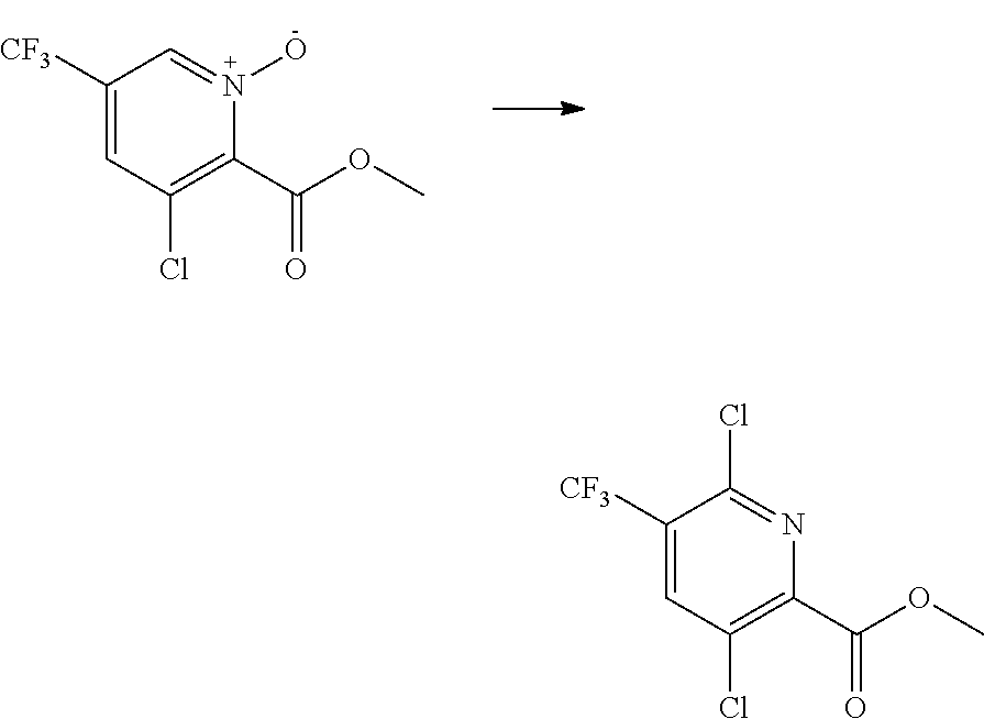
C1([CF3])=CC(Cl)=C(C(OC)=O)N=C1Cl.C1([CF3])=CC(Cl)=C(C(OC)=O)N(O)=C1
